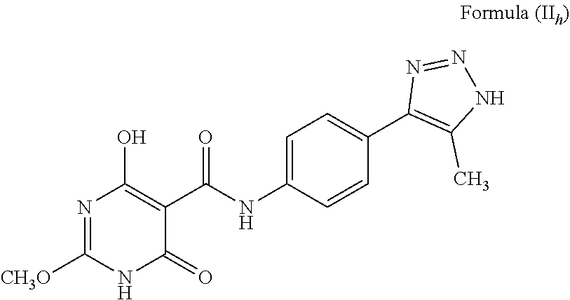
N1=C([CH3O])NC(=O)C(C(=O)NC2=CC=C(C3=C(C)NN=N3)C=C2)=C1O
